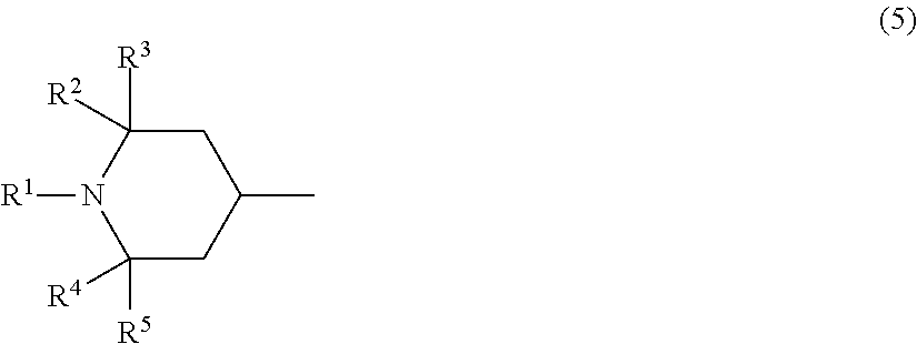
C1([R5])([R4])CC(C)CC([R3])([R2])N1[R1]
